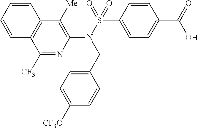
C1([CF3])=NC(N(S(=O)(C2=CC=C(C(=O)O)C=C2)=O)CC2=CC=C([CF3O])C=C2)=C([Me])C2=C1C=CC=C2
